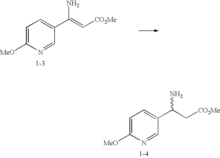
C1=C([MeO])N=CC(C(=C[CO2Me])N)=C1.C1=C([MeO])N=CC(C(C[CO2Me])N)=C1
